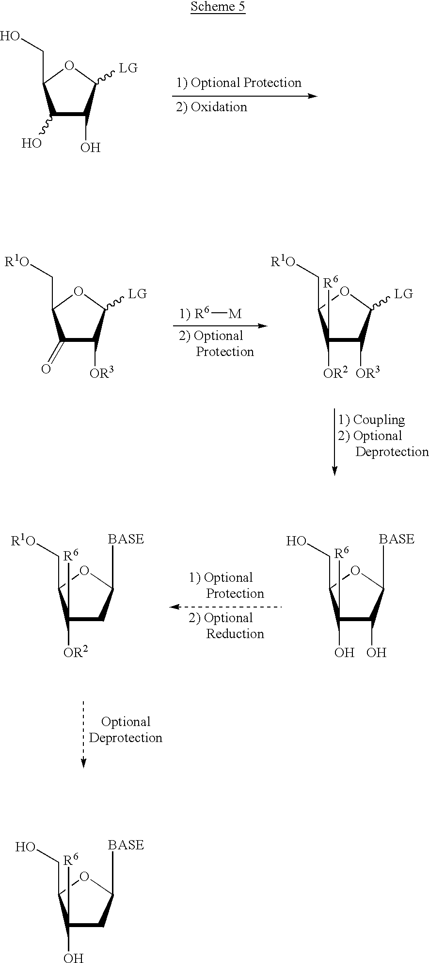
C1(=O)C([OR3])C([LG])OC1C[R1O].C1([OR2])([R6])C([OR3])C([LG])OC1C[R1O].[R6][M].C1(O)([R6])C(O)C([BASE])OC1CO.C1([OR2])([R6])CC([BASE])OC1C[R1O].C1(O)C(O)C([LG])OC1CO.C1(O)([R6])CC([BASE])OC1CO
